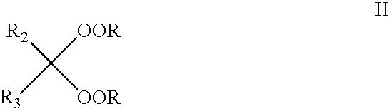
[R3]C([OOR])([R2])[OOR]
